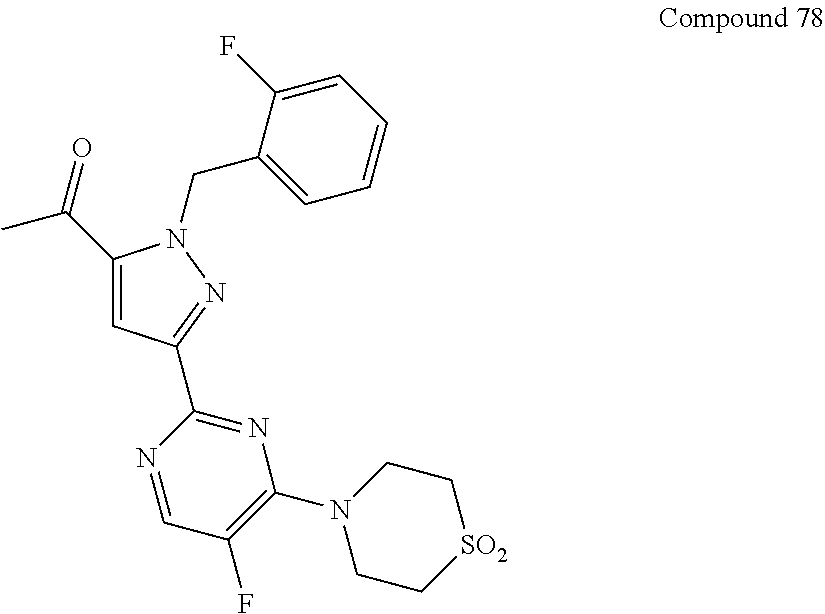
C(C1=CC(C2=NC(N3CC[SO2]CC3)=C(F)C=N2)=NN1CC1=CC=CC=C1F)(=O)C
